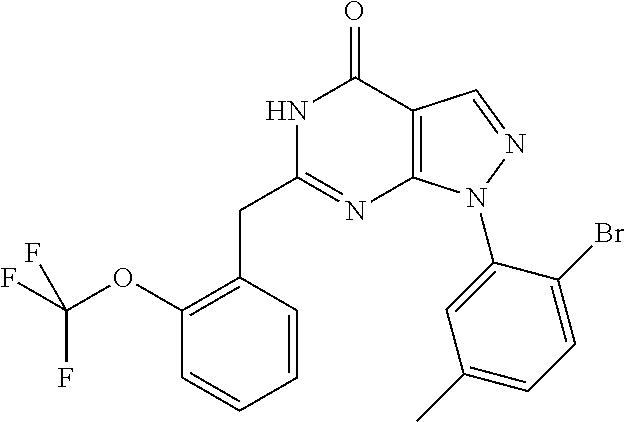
C1(OC(F)(F)F)=C(CC2=NC3=C(C(=O)N2)C=NN3C2=CC(C)=CC=C2Br)C=CC=C1
